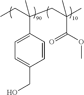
C(C(CC(C)(C(=O)OC)C)(C1=CC=C(CO)C=C1)C)C
